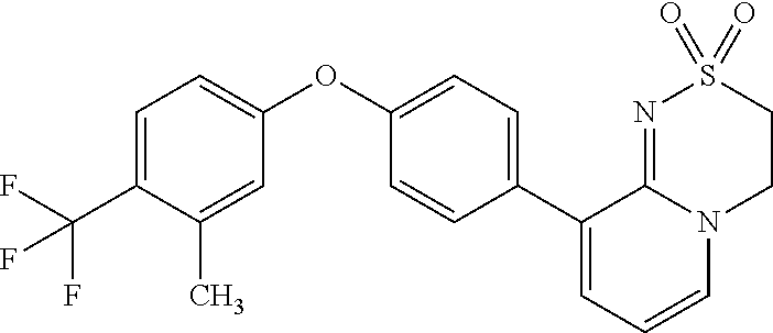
C1(OC2=CC=C(C(F)(F)F)C(C)=C2)=CC=C(C2=CC=CN3C2=NS(=O)(=O)CC3)C=C1
